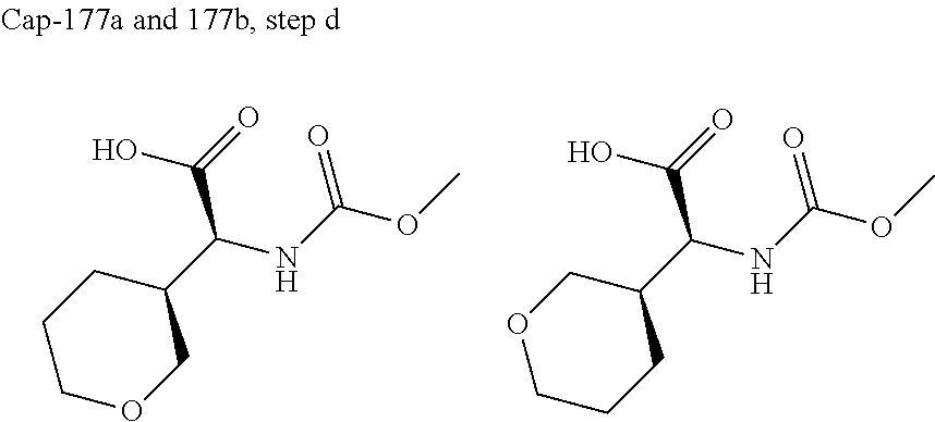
C1CCOCC1C(NC(OC)=O)C(=O)O.C1OCCCC1C(NC(OC)=O)C(=O)O
